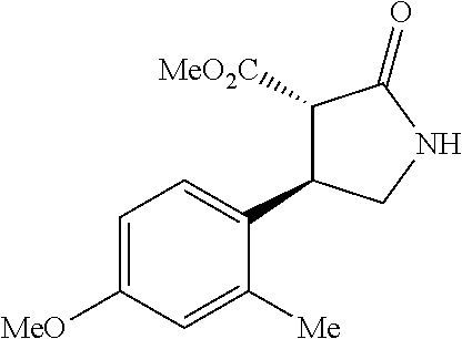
C1=C([MeO])C=C([Me])C(C2C([MeO2C])C(=O)NC2)=C1
